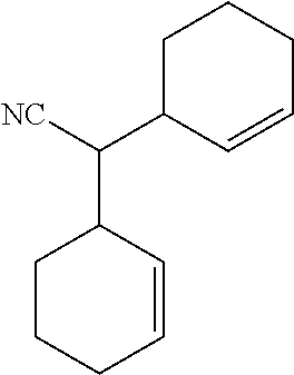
C1C(C(C2CCCC=C2)[NC])C=CCC1
